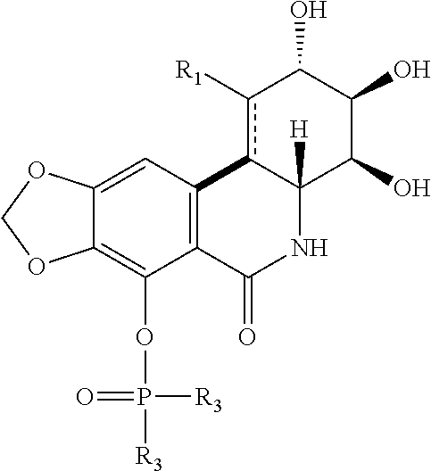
C12=CC3=C(C(OP([R3])([R3])=O)=C1OCO2)C(=O)NC1([H])c3c([R1])C(O)C(O)C1O
